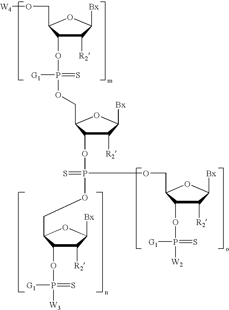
C1([R2])C(OP(=S)([G1])OCC2C(OP(OCC3C(OP(=S)([G1])[W3])C([R2])C([Bx])O3)(=S)OCC3C(OP(=S)([G1])[W2])C([R2])C([Bx])O3)C([R2])C([Bx])O2)C(CO[W4])OC1[Bx]
